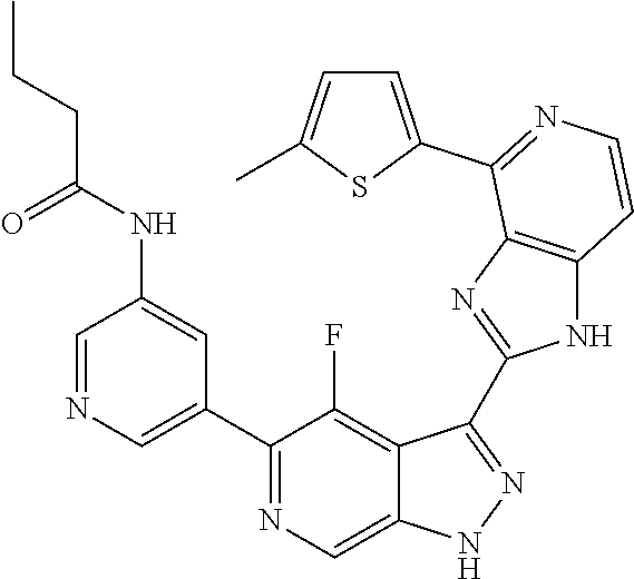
C1=NC=C(C2=NC=C3C(=C2F)C(C2=NC4=C(N2)C=CN=C4C2=CC=C(C)S2)=NN3)C=C1NC(CCC)=O
